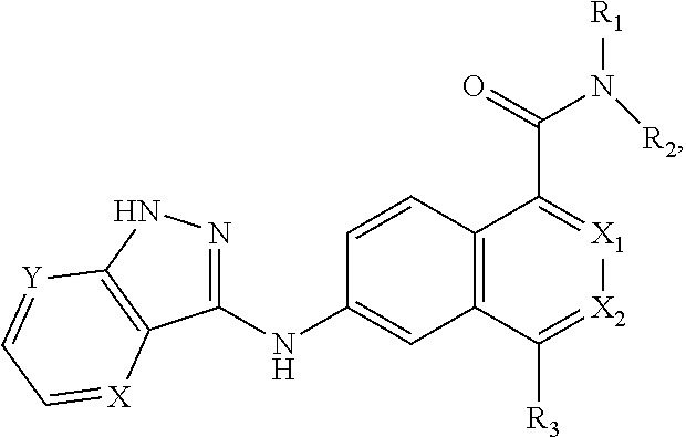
N(C1=CC2=C(C=C1)C(C(=O)N([R1])[R2])=[X1][X2]=C2[R3])C1=NNC2=C1[X]=CC=[Y]2
